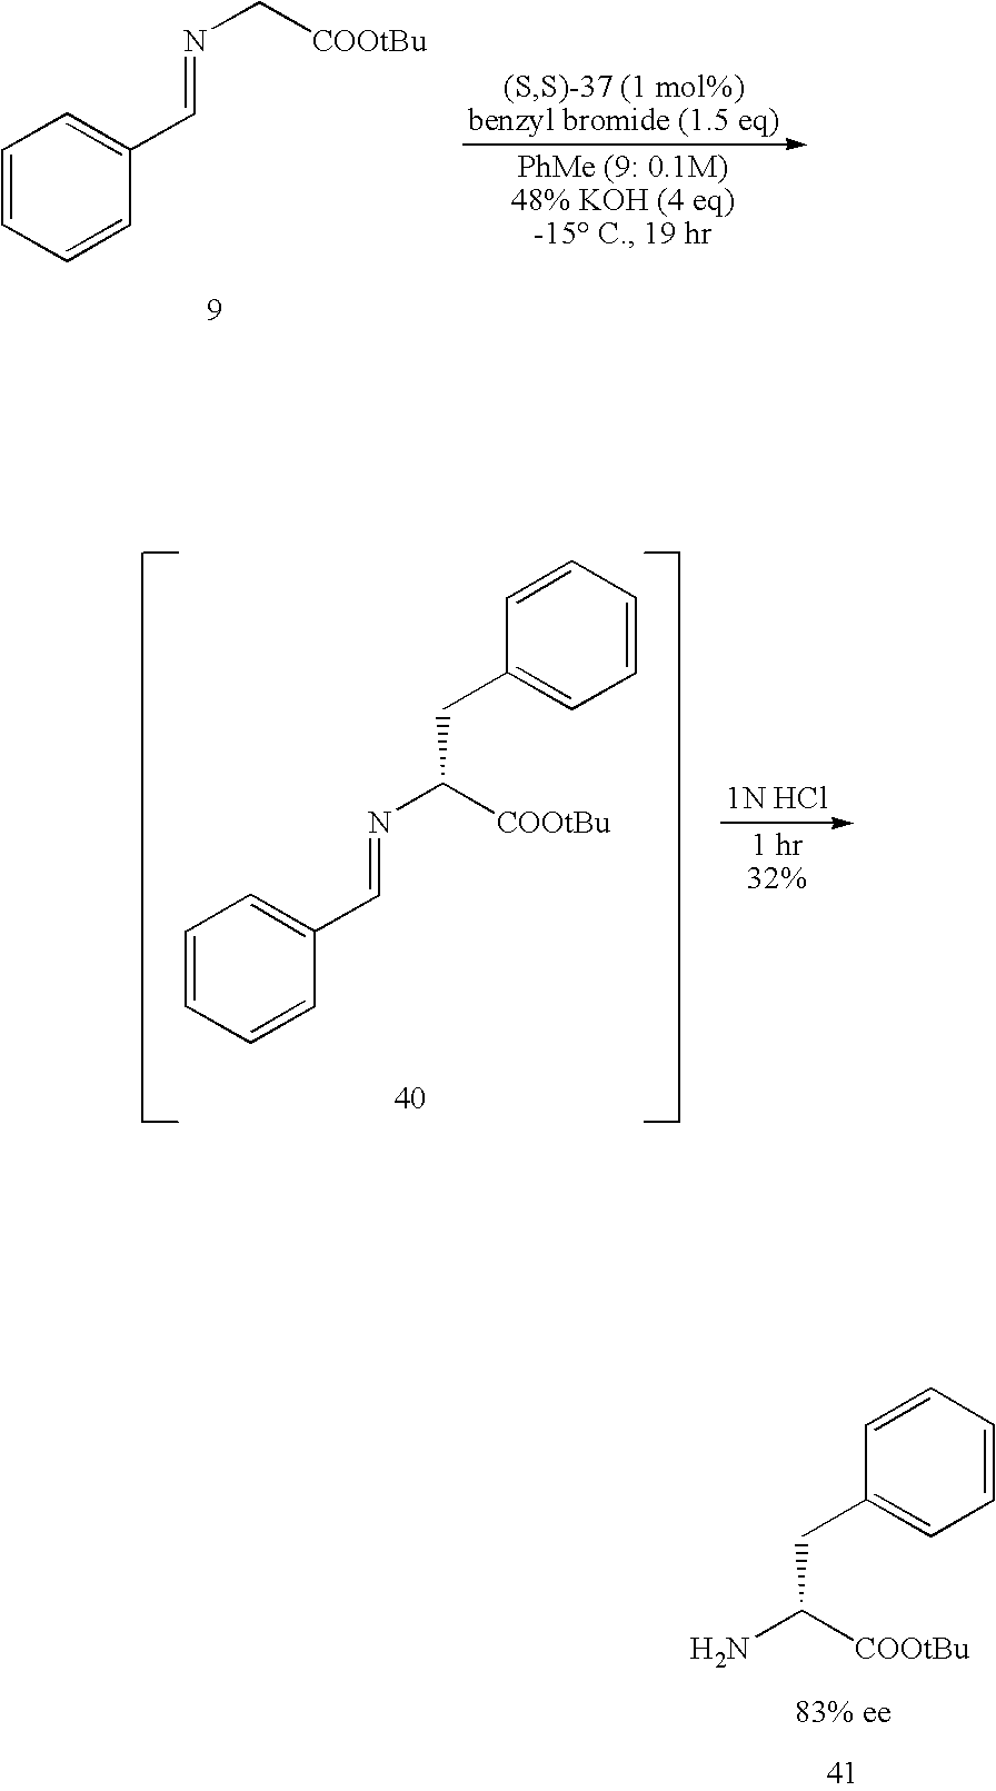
C1=CC=CC(C=NC[COOtBu])=C1.C1=CC=CC(C=NC([COOtBu])CC2=CC=CC=C2)=C1.C(C1=CC=CC=C1)C(N)[COOtBu]
